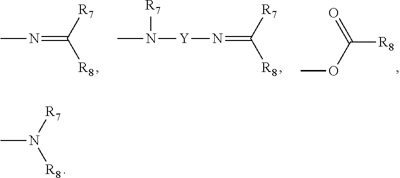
CN=C([R8])[R7].[Y](N=C([R8])[R7])N(C)[R7].C([R8])(OC)=O.CN([R7])[R8]
